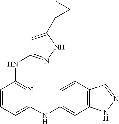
N(C1=NC(NC2=CC3=C(C=C2)C=NN3)=CC=C1)C1=NNC(C2CC2)=C1
